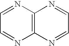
N1=CC=NC2=C1N=CC=N2
